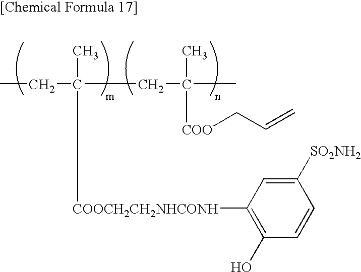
CCC(C)(CC(C)(C)[COO]CC=C)[COOCH2CH2NHCONH]C1=C(O)C=CC([SO2NH2])=C1
